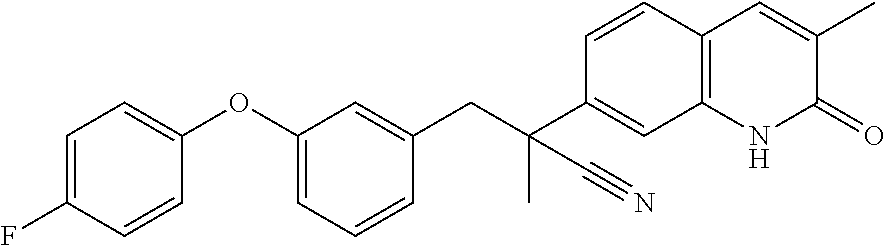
C1=CC2=C(C=C1C(CC1=CC(OC3=CC=C(F)C=C3)=CC=C1)(C#N)C)NC(=O)C(C)=C2
